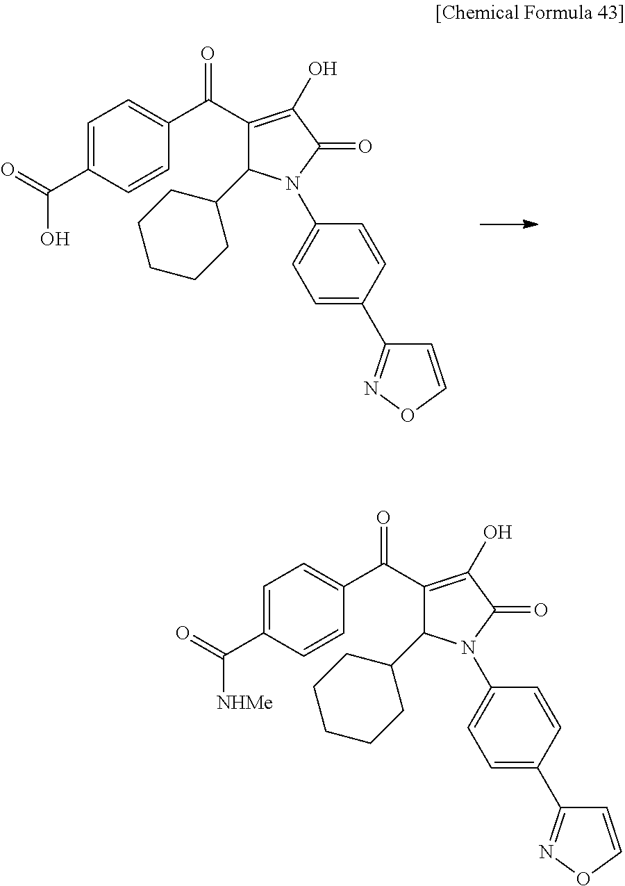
C1=C(C(=O)O)C=CC(C(C2=C(O)C(=O)N(C3=CC=C(C4=NOC=C4)C=C3)C2C2CCCCC2)=O)=C1.C1=C(C(=O)[NHMe])C=CC(C(C2=C(O)C(=O)N(C3=CC=C(C4=NOC=C4)C=C3)C2C2CCCCC2)=O)=C1
